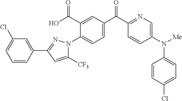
C1=C(C(C2=NC=C(N([Me])C3=CC=C(Cl)C=C3)C=C2)=O)C=C(C(O)=O)C(N2C([CF3])=CC(C3=CC(Cl)=CC=C3)=N2)=C1
